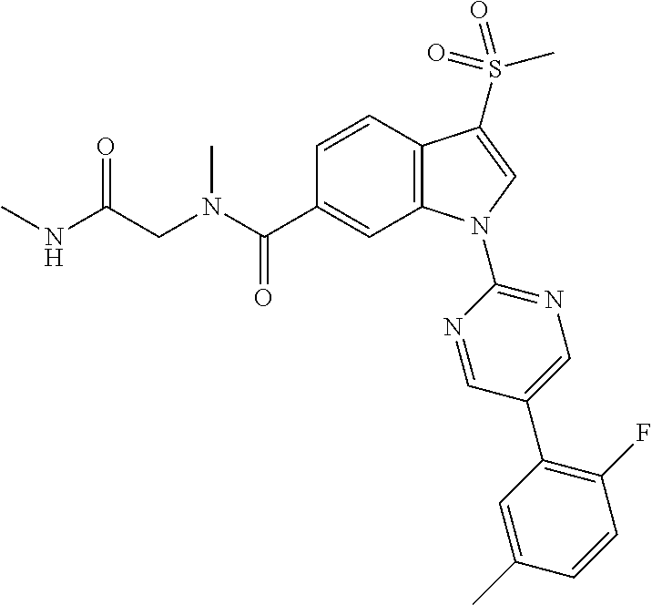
C(C1=CC2=C(C=C1)C(S(C)(=O)=O)=CN2C1=NC=C(C2=C(F)C=CC(C)=C2)C=N1)(=O)N(CC(NC)=O)C
